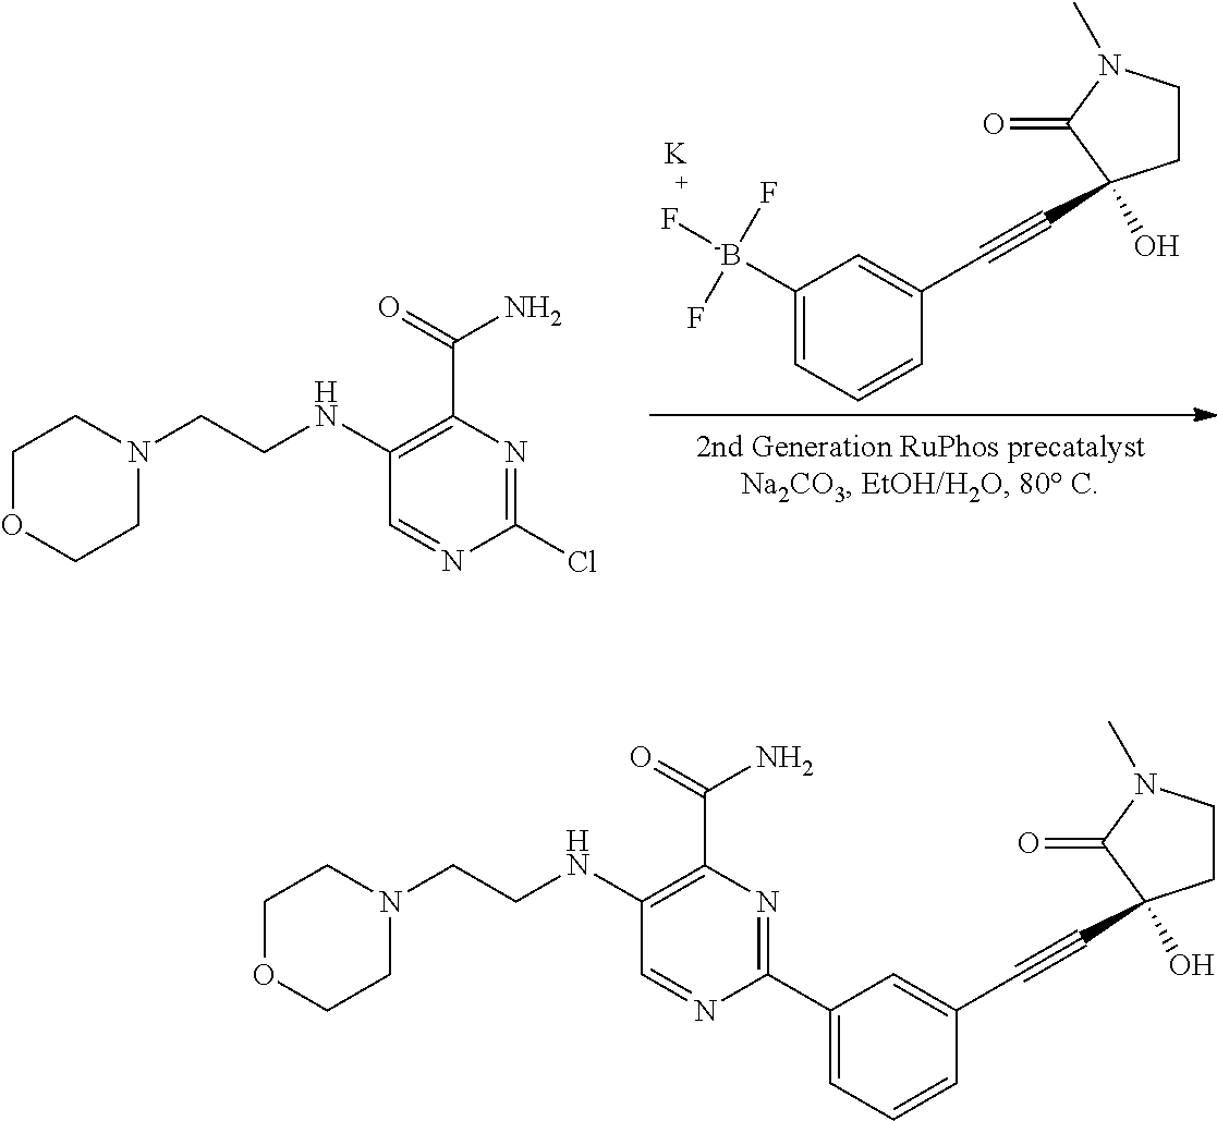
C1=NC(C2=CC=CC(C#CC3(O)CCN(C)C3=O)=C2)=NC(C(=O)N)=C1NCCN1CCOCC1.C1=C([-B](F)(F)F)C=C(C#CC2(O)CCN(C)C2=O)C=C1.[K].C1=NC(Cl)=NC(C(=O)N)=C1NCCN1CCOCC1
